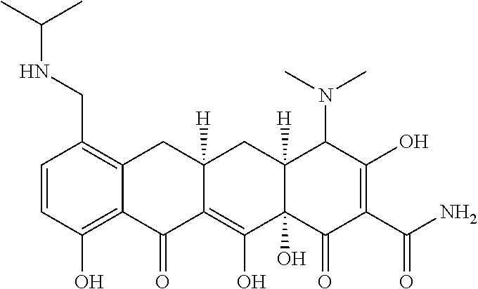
C1=CC(O)=C2C(=C1CNC(C)C)CC1([H])C(=C(O)C3(O)C([H])(C1)C(N(C)C)C(O)=C(C(N)=O)C3=O)C2=O
